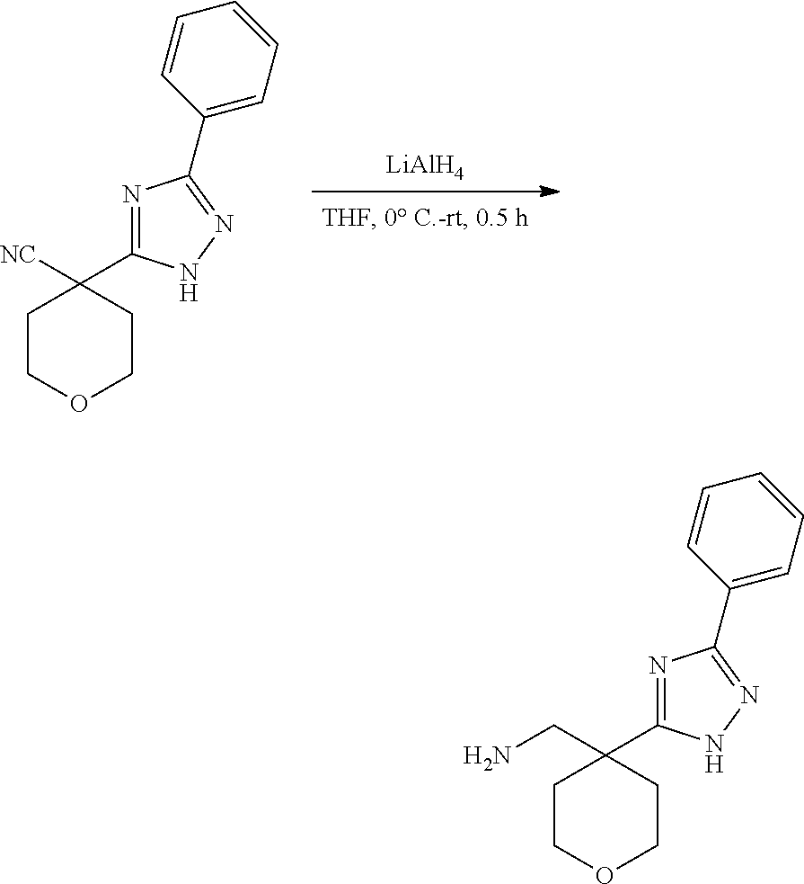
[LiAlH4].C1(C2([NC])CCOCC2)=NC(C2=CC=CC=C2)=NN1.C1(C2(CN)CCOCC2)=NC(C2=CC=CC=C2)=NN1
